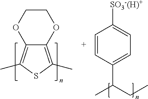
C1=CC(C(CC)C)=CC=C1[SO3-(H)+].C1COC2=C(C)SC(C)=C2O1
